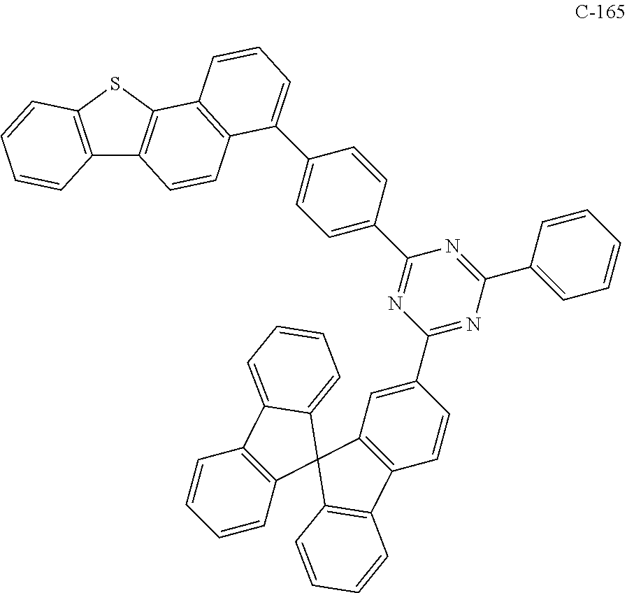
C12=C(SC3=C1C=CC1=C3C=CC=C1C1=CC=C(C3=NC(C4=CC5=C(C=C4)C4=C(C=CC=C4)C54C5=C(C=CC=C5)C5=CC=CC=C45)=NC(C4=CC=CC=C4)=N3)C=C1)C=CC=C2
